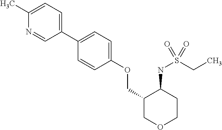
C1(C2=CC=C(OCC3COCCC3NS(CC)(=O)=O)C=C2)=CC=C(C)N=C1
